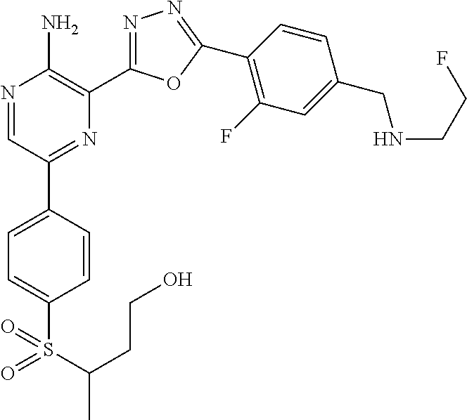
N1=CC(C2=CC=C(S(C(CCO)C)(=O)=O)C=C2)=NC(C2=NN=C(C3=C(F)C=C(CNCCF)C=C3)O2)=C1N
